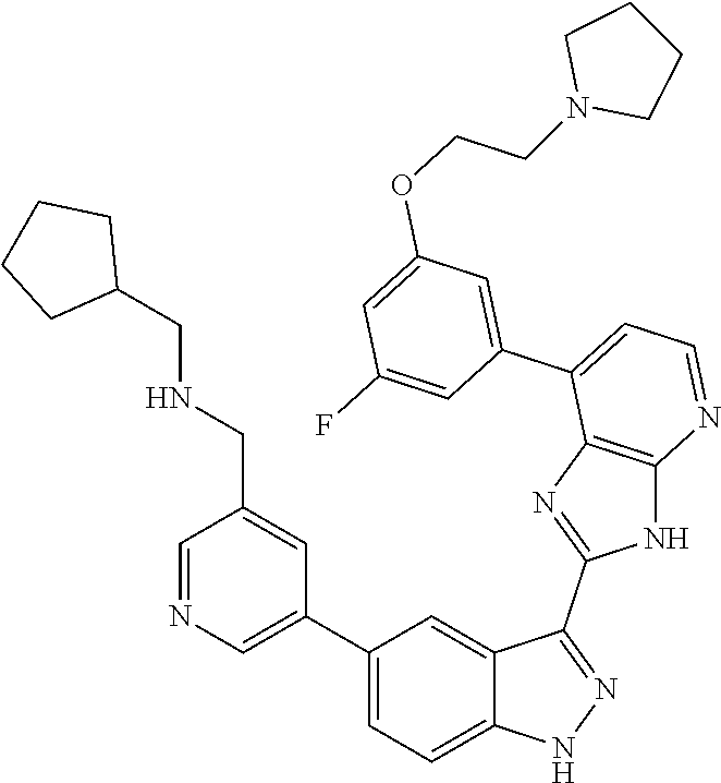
C1=NC=C(C2=CC=C3C(=C2)C(C2=NC4=C(N2)N=CC=C4C2=CC(OCCN4CCCC4)=CC(F)=C2)=NN3)C=C1CNCC1CCCC1
